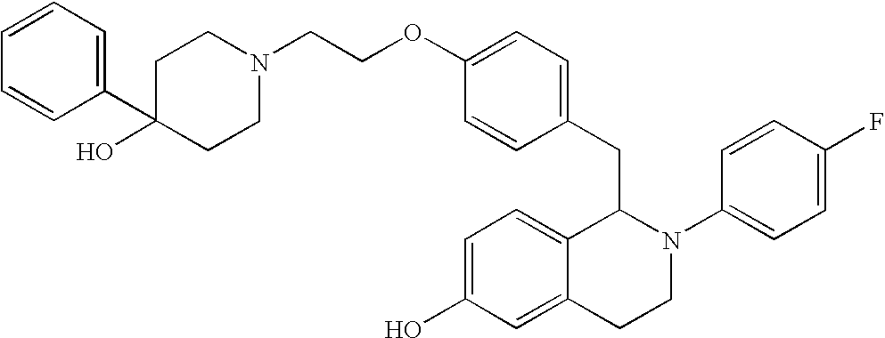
O(C1=CC=C(CC2C3=CC=C(O)C=C3CCN2C2=CC=C(F)C=C2)C=C1)CCN1CCC(O)(C2=CC=CC=C2)CC1
